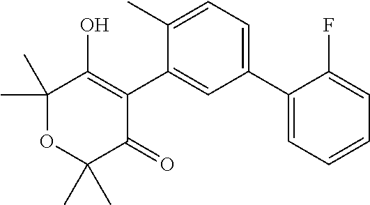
C1(C2=CC=C(C)C(C3=C(O)C(C)(C)OC(C)(C)C3=O)=C2)=CC=CC=C1F
